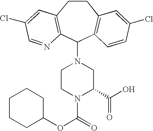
C1CC2=C(C(N3CCN(C(=O)OC4CCCCC4)C(C(=O)O)C3)C3=C1C=C(Cl)C=C3)N=CC(Cl)=C2
